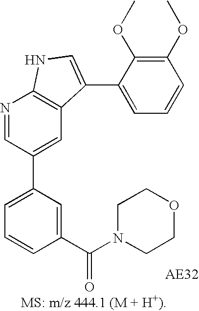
C1=C(C2=CC3=C(N=C2)NC=C3C2=CC=CC(OC)=C2OC)C=C(C(=O)N2CCOCC2)C=C1
